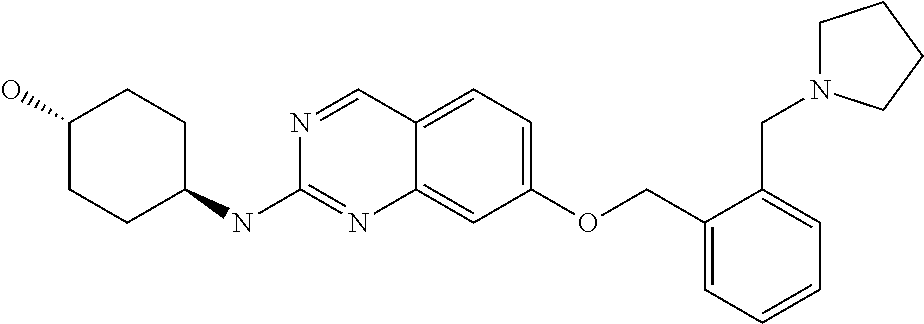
C1CC(NC2=NC3=CC(OCC4=CC=CC=C4CN4CCCC4)=CC=C3C=N2)CCC1O
